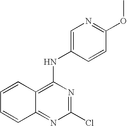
C1=CC2=C(NC3=CN=C(OC)C=C3)N=C(Cl)N=C2C=C1
